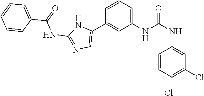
C1(NC(NC2=CC(Cl)=C(Cl)C=C2)=O)=CC=CC(C2=CN=C(NC(C3=CC=CC=C3)=O)N2)=C1
